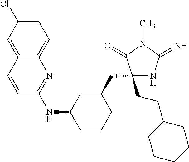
C1(CCC2CCCCC2)(CC2CC(NC3=NC4=CC=C(Cl)C=C4C=C3)CCC2)NC(=N)N(C)C1=O
